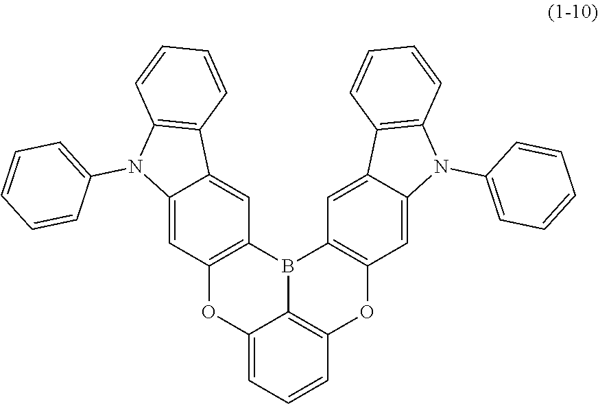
C12=CC=CC3=C1B(C1=C(O2)C=C2C(=C1)C1=C(N2C2=CC=CC=C2)C=CC=C1)C1=C(O3)C=C2C(=C1)C1=C(N2C2=CC=CC=C2)C=CC=C1
